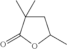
C1C(C)(C)C(=O)OC1C
